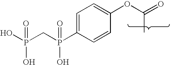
C1=C(P(CP(O)(O)=O)(O)=O)C=CC(OC(=O)C)=C1
